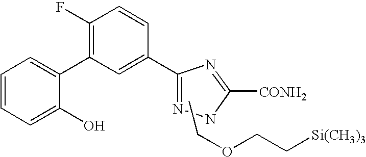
C1(C2=C(F)C=CC(C3=NNC([CONH2])=N3)=C2)=CC=CC=C1O.CCOCC[Si(CH3)3]
